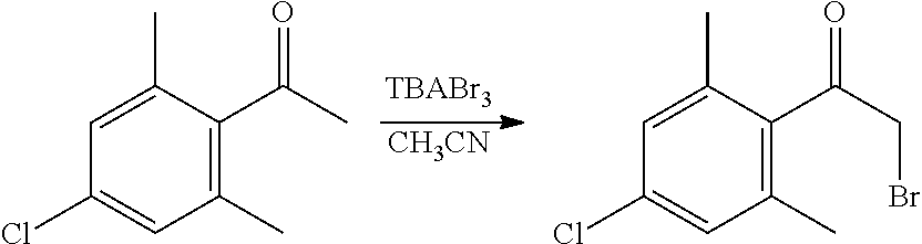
[CH3CN].C1(C)=C(C(C)=O)C(C)=CC(Cl)=C1.C1(C)=C(C(CBr)=O)C(C)=CC(Cl)=C1
